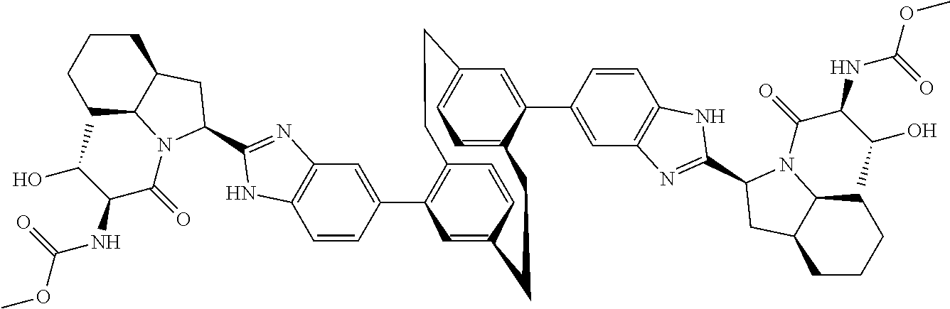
C1=CC(C2=C3C=CC(=C2)CCC2=CC=C(C=C2C2=CC4=C(C=C2)NC(C2N(C(C(NC(OC)=O)C(C)O)=O)C5CCCCC5C2)=N4)CC3)=CC2=C1NC(C1N(C(C(NC(OC)=O)C(C)O)=O)C3CCCCC3C1)=N2
